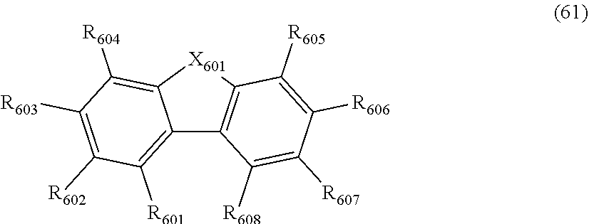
C12=C([R601])C([R602])=C([R603])C([R604])=C1[X601]C1=C2C([R608])=C([R607])C([R606])=C1[R605]
